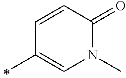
C1(C)=CN(C)C(=O)C=C1
